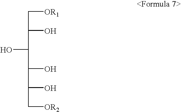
C([OR1])C(O)C(C(O)C(O)C[OR2])O
